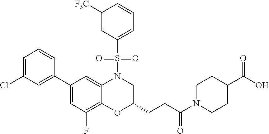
C1(C2=CC(Cl)=CC=C2)=CC(F)=C2C(=C1)N(S(=O)(=O)C1=CC=CC([F3C])=C1)CC(CCC(N1CCC(C(O)=O)CC1)=O)O2
